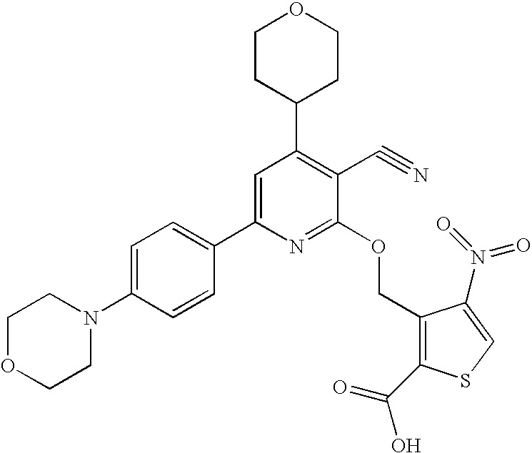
C1OCCN(C2=CC=C(C3=CC(C4CCOCC4)=C(C#N)C(OCC4=C(C(=O)O)SC=C4N(=O)=O)=N3)C=C2)C1
